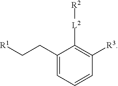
C1(CC[R1])=CC=CC([R3])=C1[L2][R2]
